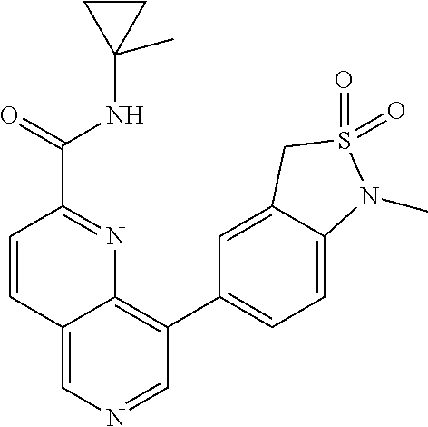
C1=CC2=CN=CC(C3=CC=C4C(=C3)CS(=O)(=O)N4C)=C2N=C1C(NC1(C)CC1)=O
